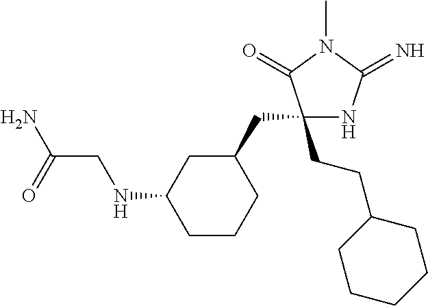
C1(CCC2CCCCC2)(CC2CC(NCC(N)=O)CCC2)NC(=N)N(C)C1=O
